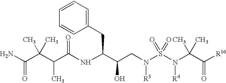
NC(C(C(C(NC(C(O)CN(S(N(C(C([R16])=O)(C)C)[R4])(=O)=O)[R3])CC1=CC=CC=C1)=O)C)(C)C)=O
